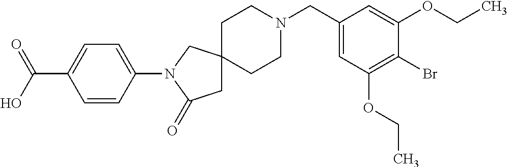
C1CN(CC2=CC(OCC)=C(Br)C(OCC)=C2)CCC12CC(=O)N(C1=CC=C(C(=O)O)C=C1)C2
